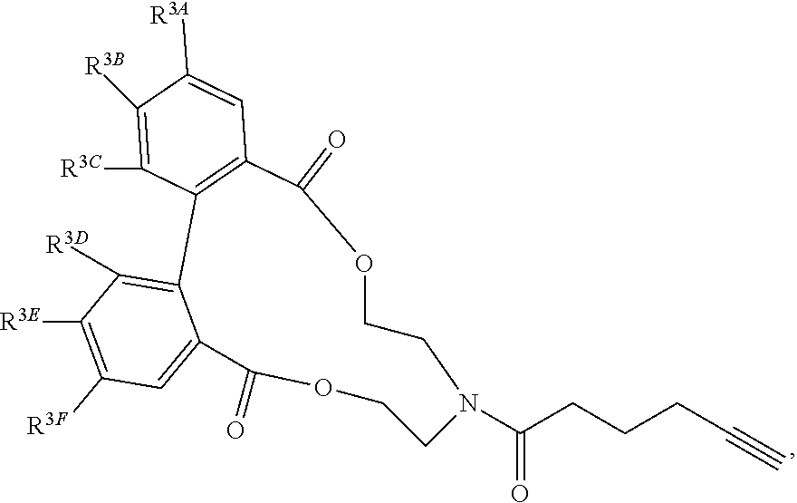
O1C(=O)C2=C(C3=C([R3D])C([R3E])=C([R3F])C=C3C(=O)OCCN(C(CCCC#C)=O)CC1)C([R3C])=C([R3B])C([R3A])=C2
